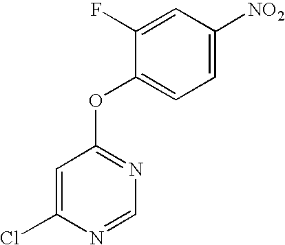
C1=C(Cl)N=CN=C1OC1=CC=C([NO2])C=C1F
